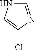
C1=NC(Cl)=CN1
